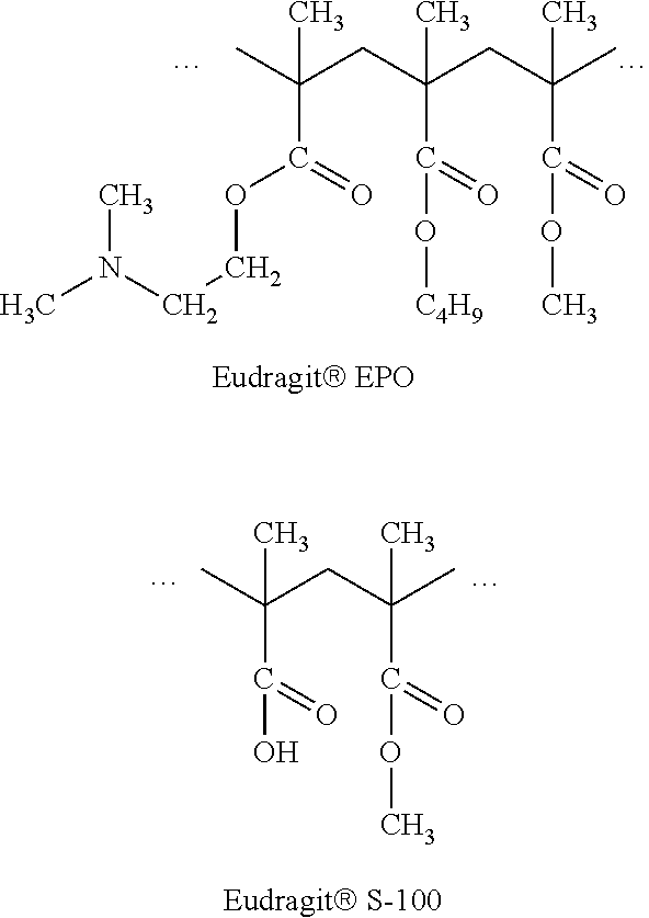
CN(CCOC(C(C)(CC(CC(C)(C(=O)OC)C)(C(=O)O[C4H9])C)C)=O)C.CC(CC(C)(C(=O)OC)C)(C(=O)O)C
